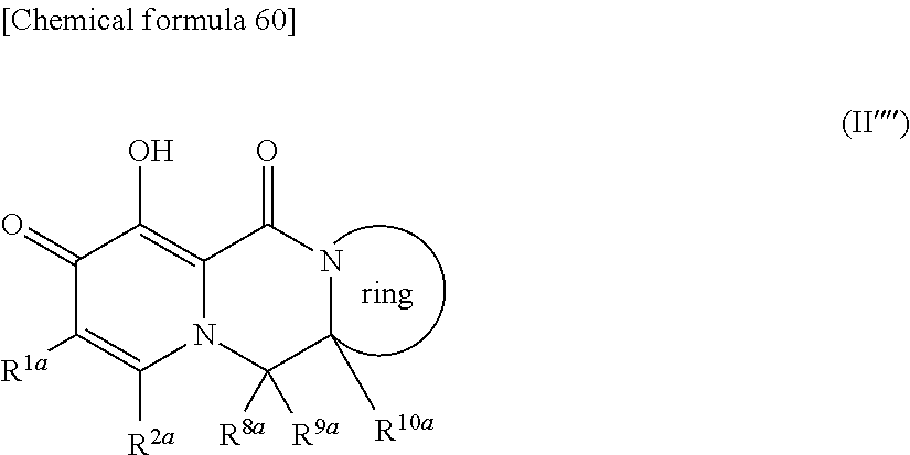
C1(=O)C([R1a])=C([R2a])N2C(=C1O)C(=O)NC([R10a])C2([R9a])[R8a]
